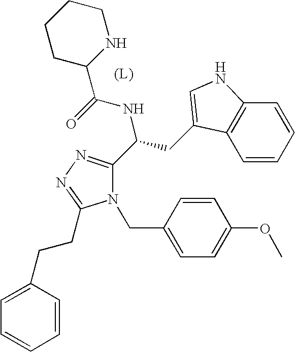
N1(CC2=CC=C(OC)C=C2)C(C(CC2=CNC3=C2C=CC=C3)NC(C2NCCCC2)=O)=NN=C1CCC1=CC=CC=C1
